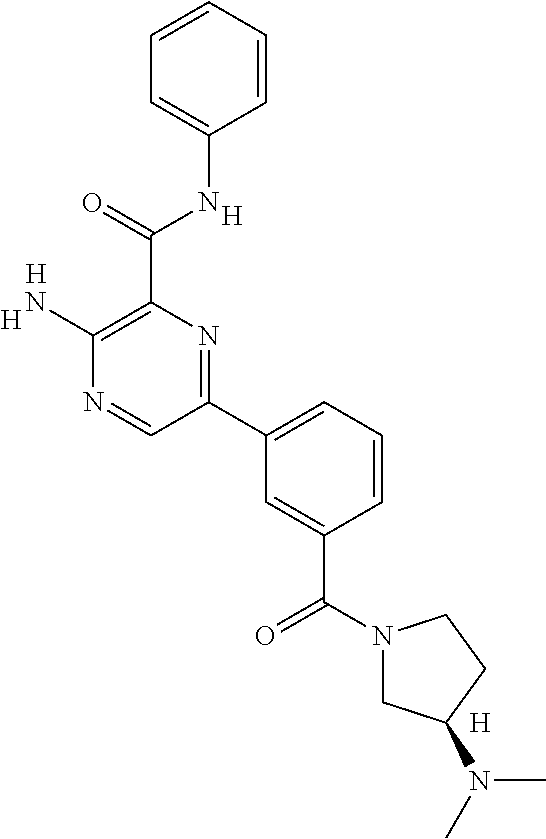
[H].C1(N)=C(C(NC2=CC=CC=C2)=O)N=C(C2=CC=CC(C(=O)N3CC(N(C)C)CC3)=C2)C=N1.[H].[H].[H]
